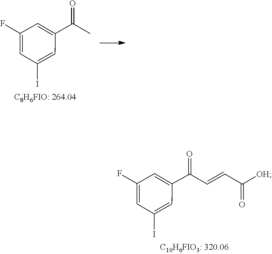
C1=C(F)C=C(C(=O)C)C=C1I.C(=O)(C=CC([OH])=O)C1=CC(F)=CC(I)=C1
